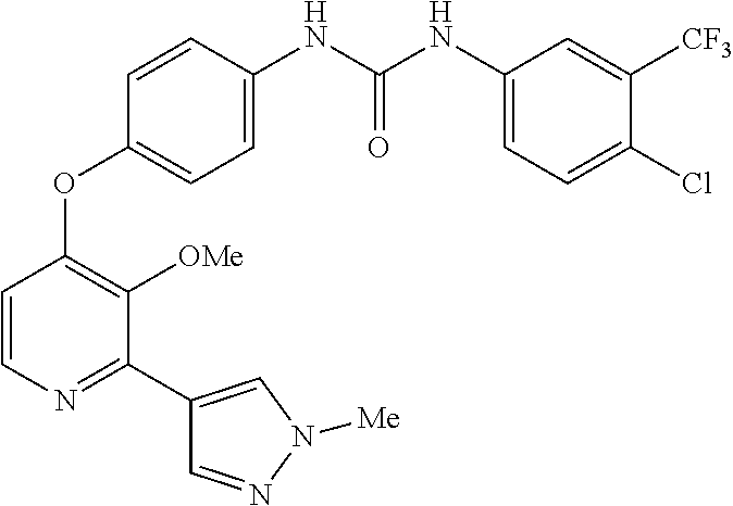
C1=CN=C(C2=CN([Me])N=C2)C([OMe])=C1OC1=CC=C(NC(NC2=CC=C(Cl)C([CF3])=C2)=O)C=C1
